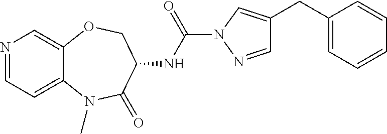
N1=CC=C2C(=C1)OCC(NC(N1N=CC(CC3=CC=CC=C3)=C1)=O)C(=O)N2C
